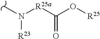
CN([R25a]C(O[R25])=O)[R23]
